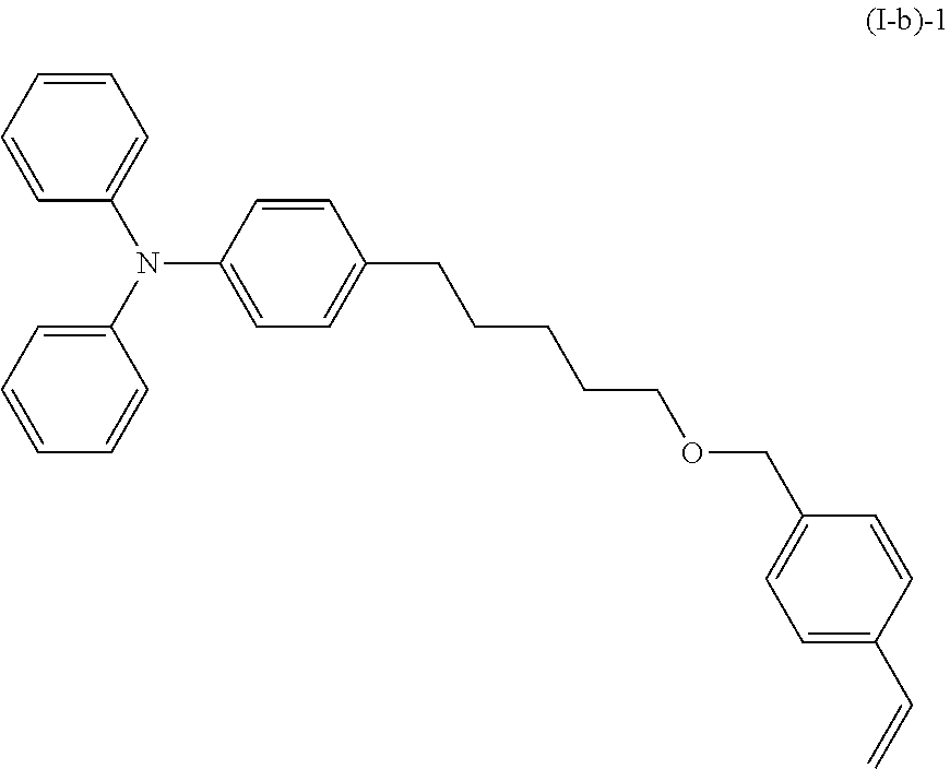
C1=CC=CC=C1N(C1=CC=CC=C1)C1=CC=C(CCCCCOCC2=CC=C(C=C)C=C2)C=C1
